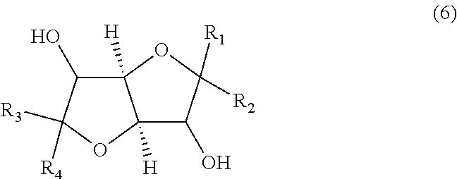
C12([H])C(O)C([R4])([R3])OC1([H])C(O)C([R1])([R2])O2
